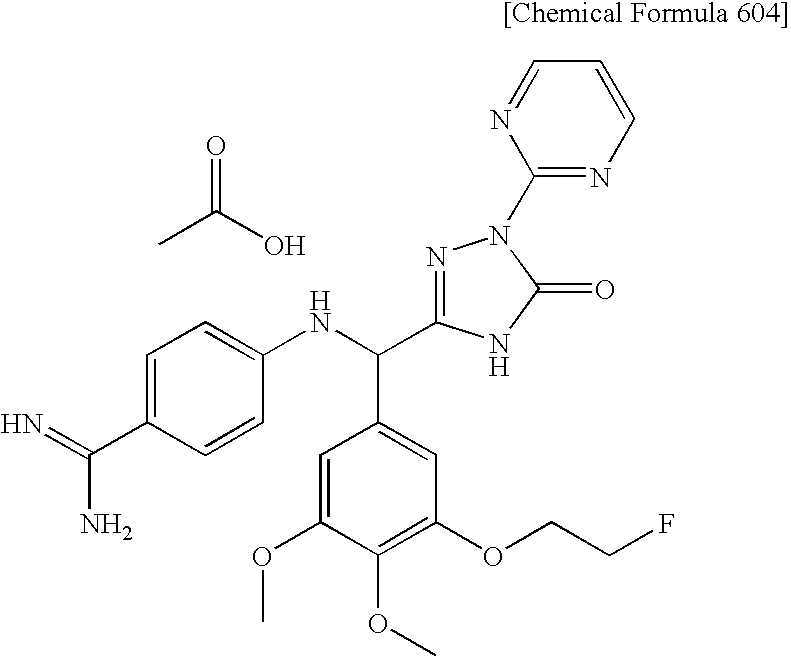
C1=C(OC)C(OC)=C(OCCF)C=C1C(NC1=CC=C(C(=N)N)C=C1)C1=NN(C2=NC=CC=N2)C(=O)N1.CC(=O)O
